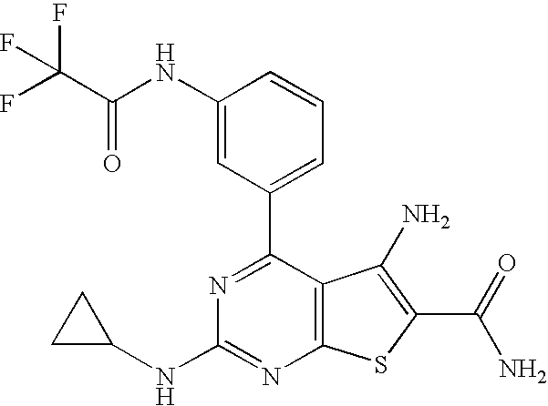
C1(C2=CC=CC(NC(C(F)(F)F)=O)=C2)=NC(NC2CC2)=NC2=C1C(N)=C(C(N)=O)S2
